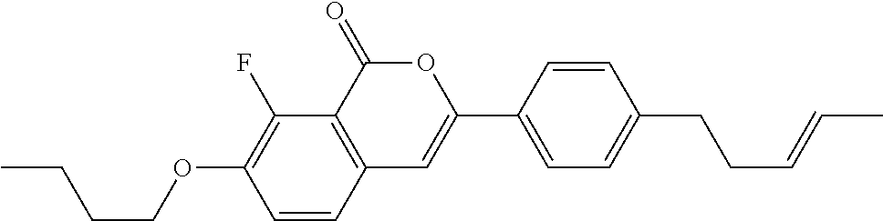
C1=CC2=C(C(F)=C1OCCCC)C(=O)OC(C1=CC=C(CCC=CC)C=C1)=C2
